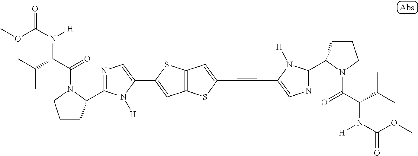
N1=C(C2CCCN2C(C(C(C)C)N(C(OC)=O)[H])=O)N([H])C(C2=CC3=C(S2)C=C(C#CC2=CN=C(C4CCCN4C(C(C(C)C)N(C(=O)OC)[H])=O)N2[H])S3)=C1
